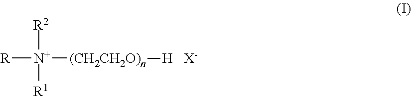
[R][N+]([(CH2CH2O)n][H])([R2])[R1].[X-]
